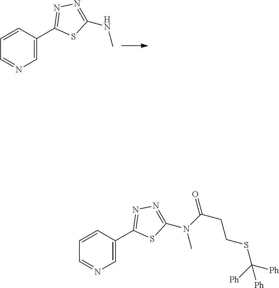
C1=C(C2=NN=C(NC)S2)C=CC=N1.C1=C(C2=NN=C(N(C(CCSC([Ph])([Ph])[Ph])=O)C)S2)C=CC=N1
